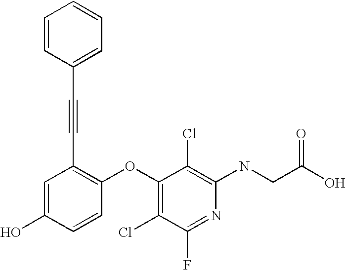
N(C1=C(Cl)C(OC2=C(C#CC3=CC=CC=C3)C=C(O)C=C2)=C(Cl)C(F)=N1)CC(O)=O
